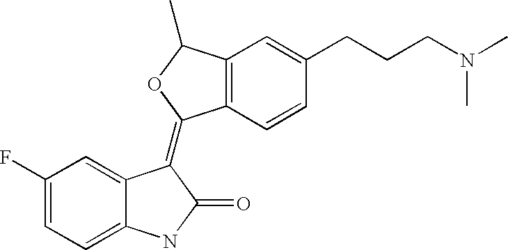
C12=C(C=CC(CCCN(C)C)=C1)C(=C1C3=CC(F)=CC=C3NC1=O)OC2C
